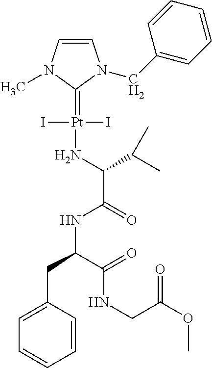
C1=CN(C)C(=[Pt](I)(I)NC(C(=O)NC(CC2=CC=CC=C2)C(NCC(OC)=O)=O)C(C)C)N1CC1=CC=CC=C1
